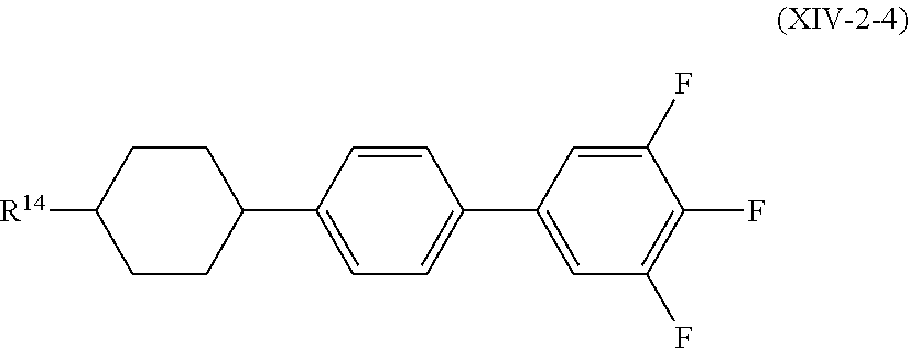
FC1=C(F)C=C(C2=CC=C(C3CCC([R14])CC3)C=C2)C=C1F
